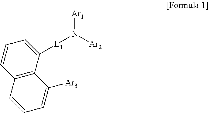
C1=CC=C([L1]N([Ar1])[Ar2])C2=C1C=CC=C2[Ar3]
